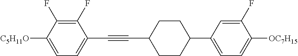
C1(F)=C(F)C([C5H11O])=CC=C1C#CC1CCC(C2=CC=C([OC7H15])C(F)=C2)CC1
